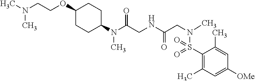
C1(N(C(CNC(CN(S(C2=C(C)C=C([OMe])C=C2C)(=O)=O)C)=O)=O)C)CCC(OCCN(C)C)CC1
